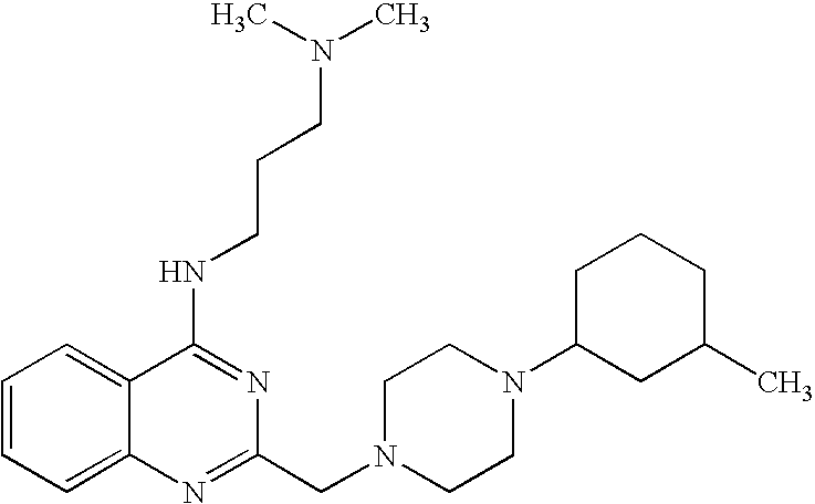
C1=CC=C2C(=C1)C(NCCCN(C)C)=NC(CN1CCN(C3CC(C)CCC3)CC1)=N2
